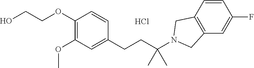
C1(OCCO)=C(OC)C=C(CCC(N2CC3=C(C=C(F)C=C3)C2)(C)C)C=C1.Cl
